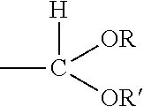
CC([H])([OR])[OR]
